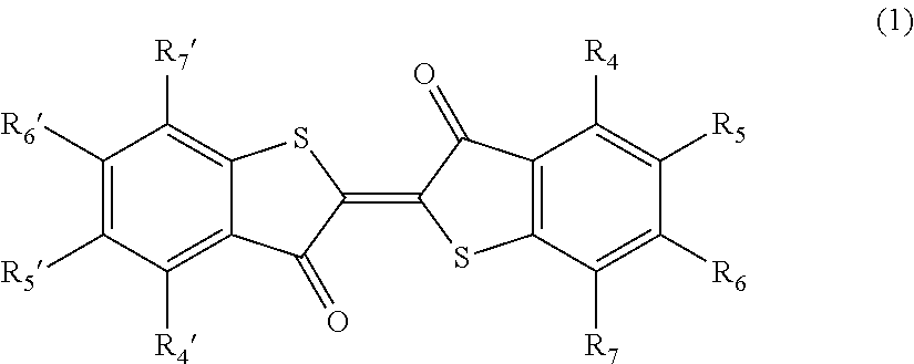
C1([R6])=C([R5])C([R4])=C2C(=C1[R7])SC(=C1SC3=C(C1=O)C([R4])=C([R5])C([R6])=C3[R7])C2=O
